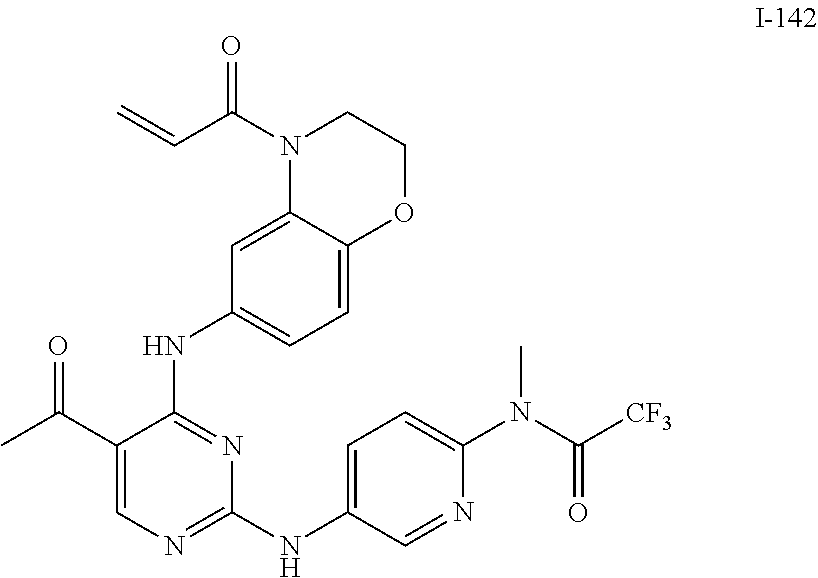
C1(C(C)=O)=CN=C(NC2=CC=C(N(C([CF3])=O)C)N=C2)N=C1NC1=CC=C2C(=C1)N(C(C=C)=O)CCO2
